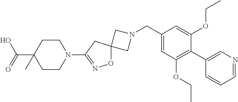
C1N(CC2=CC(OCC)=C(C3=CN=CC=C3)C(OCC)=C2)CC12ON=C(N1CCC(C(O)=O)(C)CC1)C2
